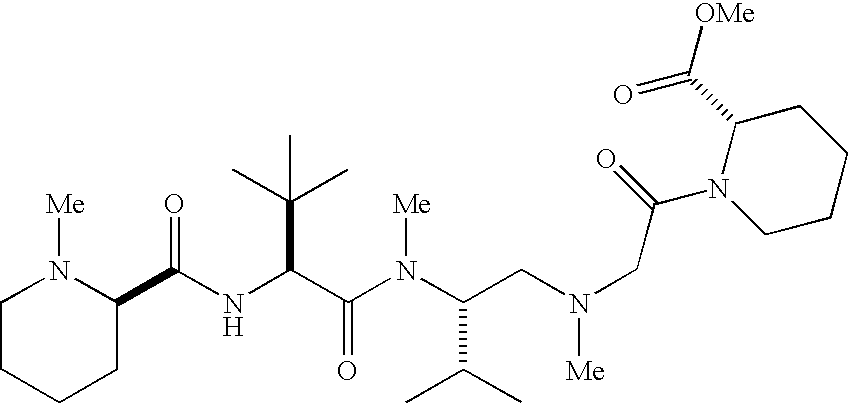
N(C(C(N(C(C(C)C)CN([Me])CC(N1C(C(=O)[OMe])CCCC1)=O)[Me])=O)C(C)(C)C)C(=O)C1N([Me])CCCC1
